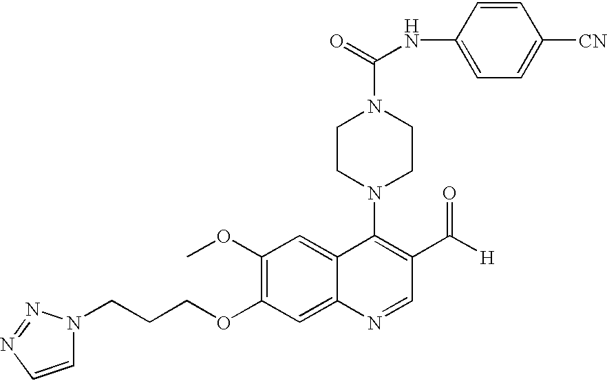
C1(OC)=C(OCCCN2C=CN=N2)C=C2C(=C1)C(N1CCN(C(=O)NC3=CC=C([CN])C=C3)CC1)=C(C([H])=O)C=N2
